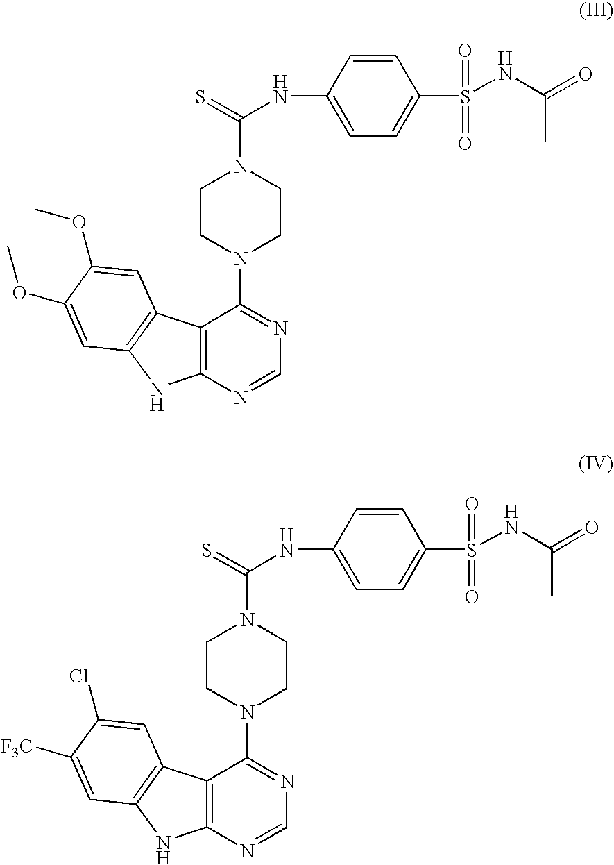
C1=C(NC(=S)N2CCN(C3=NC=NC4=C3C3=C(N4)C=C(OC)C(OC)=C3)CC2)C=CC(S(=O)(=O)NC(=O)C)=C1.C1=C(NC(=S)N2CCN(C3=NC=NC4=C3C3=C(N4)C=C([F3C])C(Cl)=C3)CC2)C=CC(S(=O)(=O)NC(=O)C)=C1
